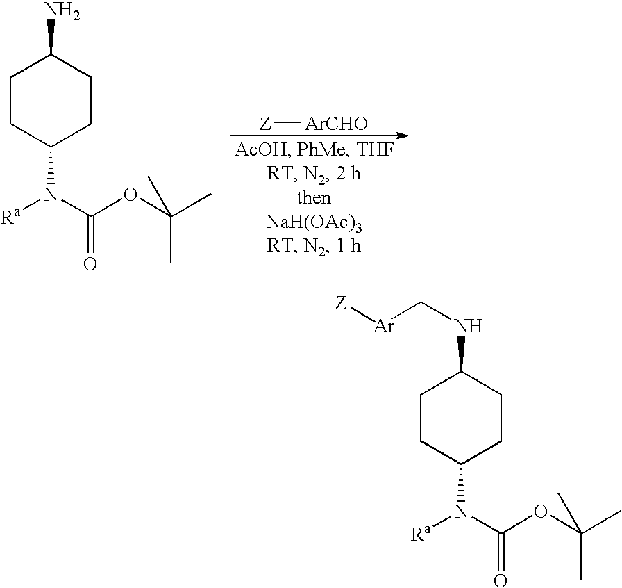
[Z][ArCHO].C1CC(N([Ra])C(OC(C)(C)C)=O)CCC1N.C1CC(N([Ra])C(OC(C)(C)C)=O)CCC1NC[Ar][Z]
